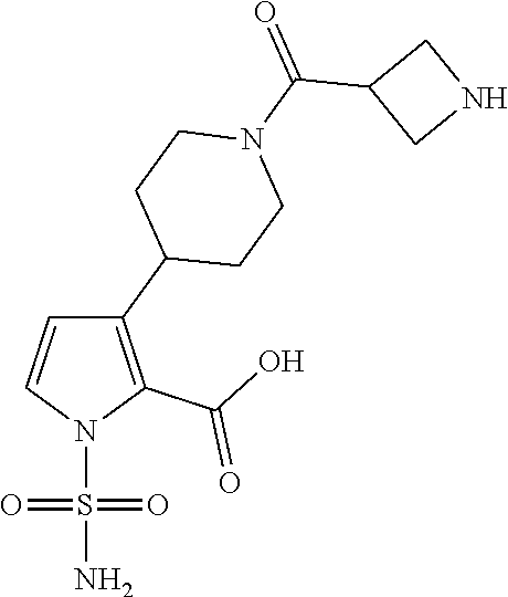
C1(C2CCN(C(=O)C3CNC3)CC2)=C(C(O)=O)N(S(N)(=O)=O)C=C1
